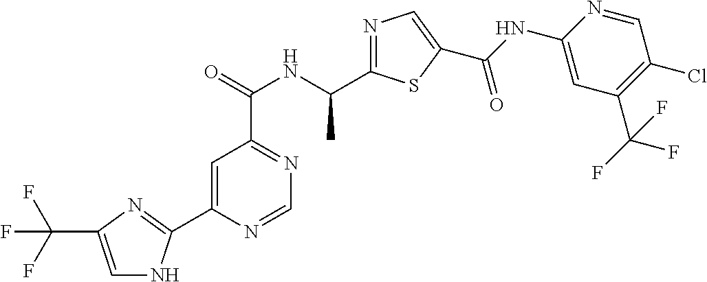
C1=C(C2=NC(C(F)(F)F)=CN2)N=CN=C1C(=O)NC(C1=NC=C(C(NC2=CC(C(F)(F)F)=C(Cl)C=N2)=O)S1)C
